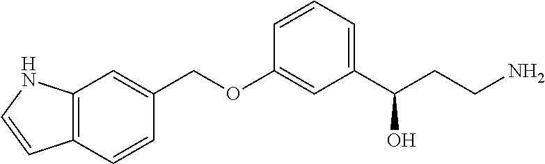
C12=C(C=CC(COC3=CC(C(CCN)O)=CC=C3)=C1)C=CN2
